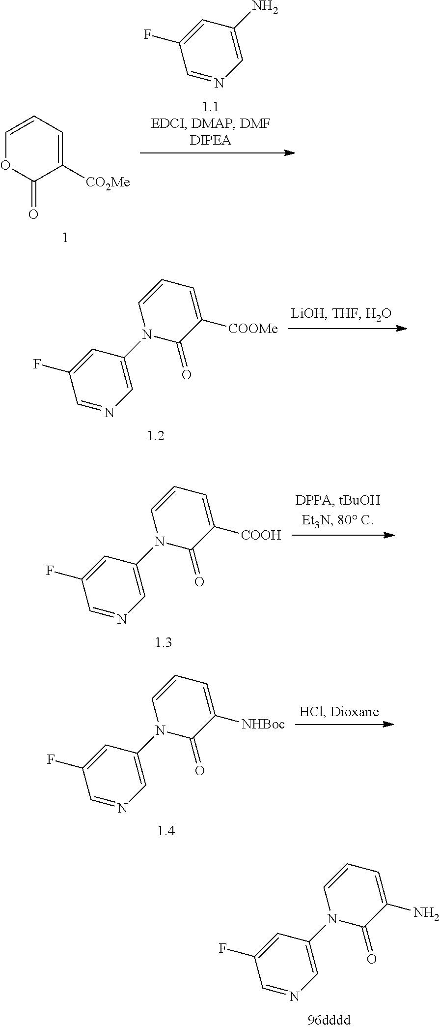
C1=CC=C([CO2Me])C(=O)O1.FC1=CC(N)=CN=C1.FC1=CC(N2C(=O)C([COOMe])=CC=C2)=CN=C1.FC1=CC(N2C(=O)C([COOH])=CC=C2)=CN=C1.FC1=CC(N2C(=O)C([NHBoc])=CC=C2)=CN=C1.FC1=CC(N2C(=O)C(N)=CC=C2)=CN=C1
